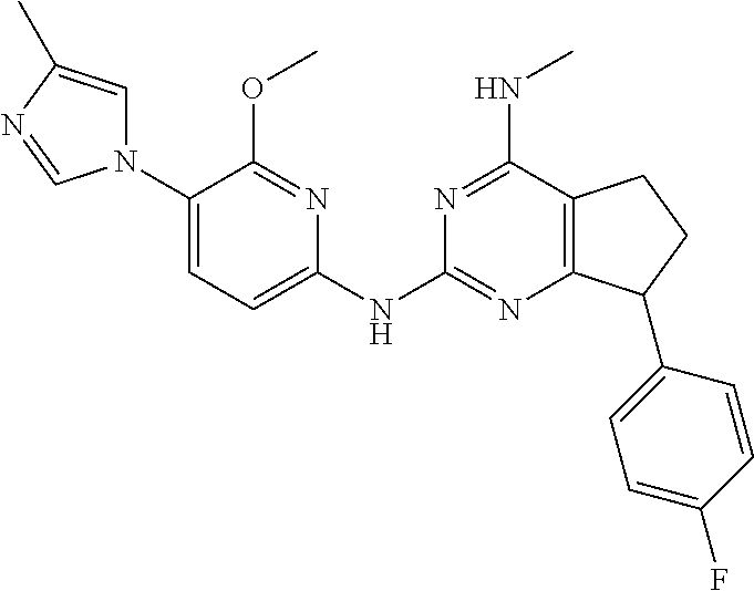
C1(N2C=C(C)N=C2)=CC=C(NC2=NC3=C(C(NC)=N2)CCC3C2=CC=C(F)C=C2)N=C1OC
